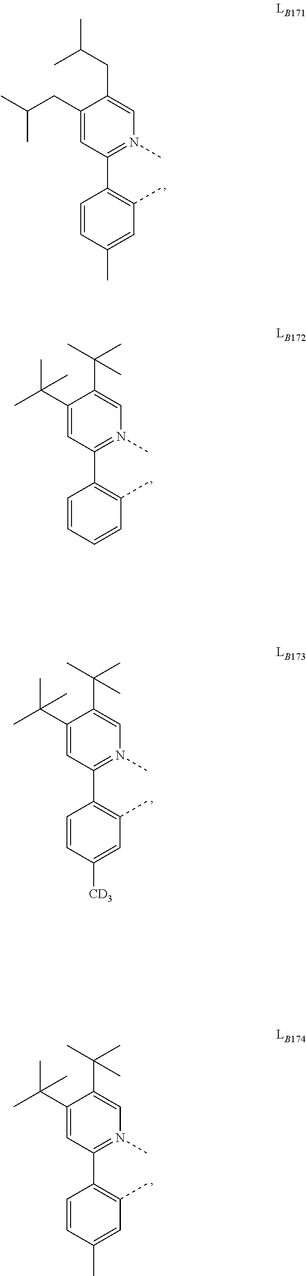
C1(CC(C)C)=CC(C2=C(C)C=C(C)C=C2)=N(C)C=C1CC(C)C.C1(C(C)(C)C)=CC(C2=C(C)C=CC=C2)=N(C)C=C1C(C)(C)C.C1(C(C)(C)C)=CC(C2=C(C)C=C([CD3])C=C2)=N(C)C=C1C(C)(C)C.C1(C(C)(C)C)=CC(C2=C(C)C=C(C)C=C2)=N(C)C=C1C(C)(C)C
